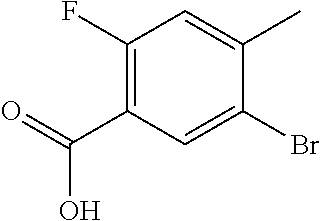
C1(F)=C(C(=O)O)C=C(Br)C(C)=C1
